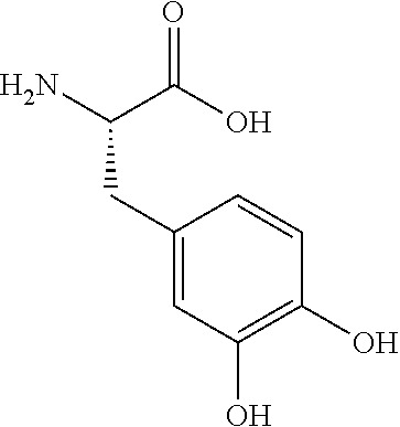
C1(CC(C(O)=O)N)=CC(O)=C(O)C=C1
